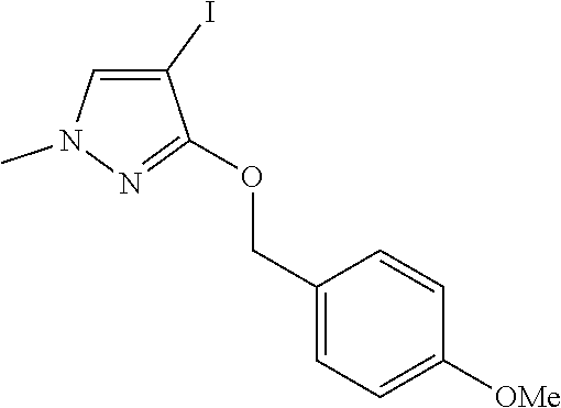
C1(COC2=NN(C)C=C2I)=CC=C([OMe])C=C1
